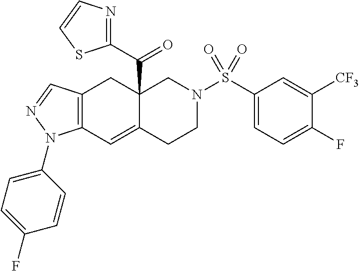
C12(C(C3=NC=CS3)=O)C(=CC3=C(C1)C=NN3C1=CC=C(F)C=C1)CCN(S(C1=CC=C(F)C([CF3])=C1)(=O)=O)C2
